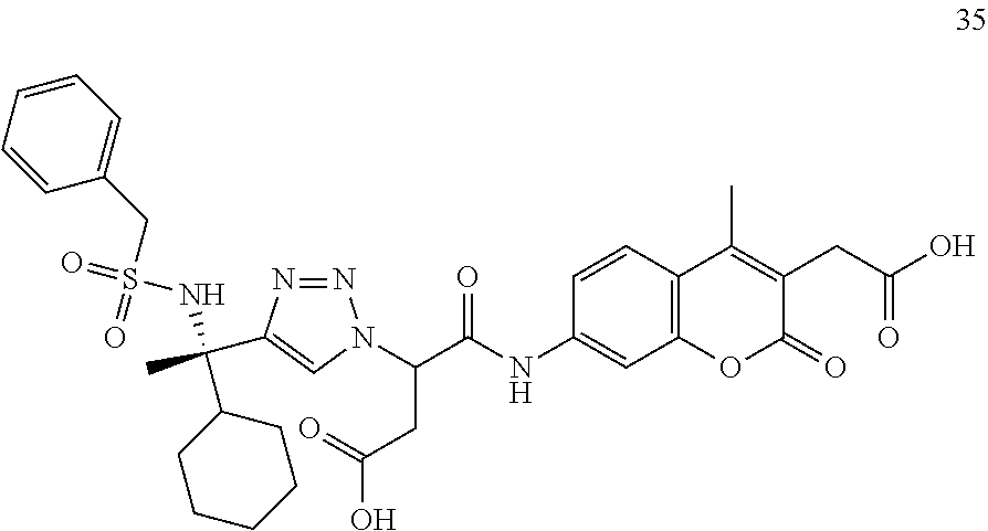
C1=CC2=C(C=C1NC(=O)C(CC(=O)O)N1N=NC(C(C)(C3CCCCC3)NS(CC3=CC=CC=C3)(=O)=O)=C1)OC(=O)C(CC(=O)O)=C2C
